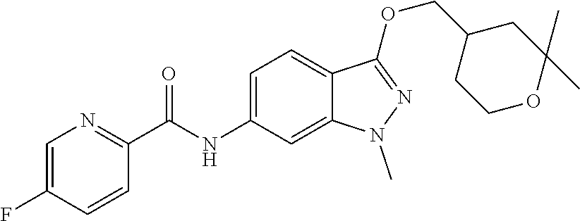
C(NC1=CC=C2C(=C1)N(C)N=C2OCC1CCOC(C)(C)C1)(C1=NC=C(F)C=C1)=O
